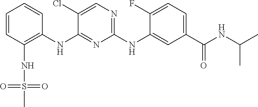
C1=CC(NS(C)(=O)=O)=C(NC2=NC(NC3=CC(C(=O)NC(C)C)=CC=C3F)=NC=C2Cl)C=C1
